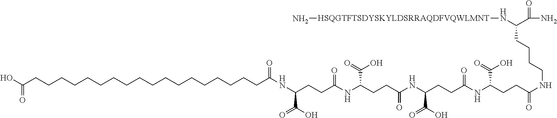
N(C(CCC(NC(CCC(NC(CCC(NCCCCC(N[HSQGTFTSDYSKYLDSRRAQDFVQWLMNT]N)C(=O)N)=O)C(=O)O)=O)C(O)=O)=O)C(=O)O)C(CCC(NC(=O)CCCCCCCCCCCCCCCCCCC(O)=O)C(O)=O)=O
